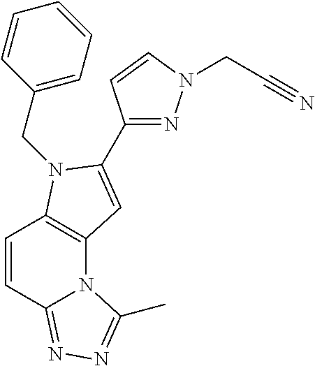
C1=CC2=NN=C(C)N2C2=C1N(CC1=CC=CC=C1)C(C1=NN(CC#N)C=C1)=C2
